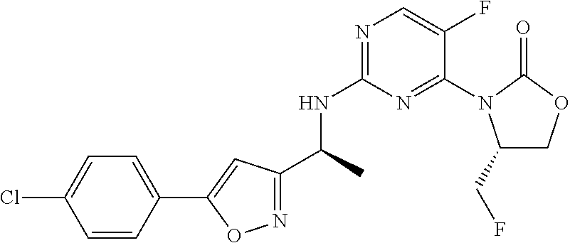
C1=CC(C2=CC(C(NC3=NC=C(F)C(N4C(CF)COC4=O)=N3)C)=NO2)=CC=C1Cl
